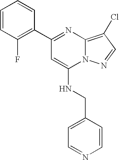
C1=NC=CC(CNC2=CC(C3=C(F)C=CC=C3)=NC3=C(Cl)C=NN23)=C1
